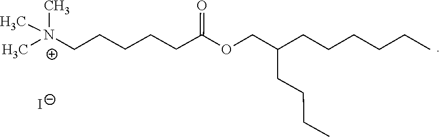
[N+](C)(CCCCCC(OCC(CCCC)CCCCCC)=O)(C)C.[I-]
